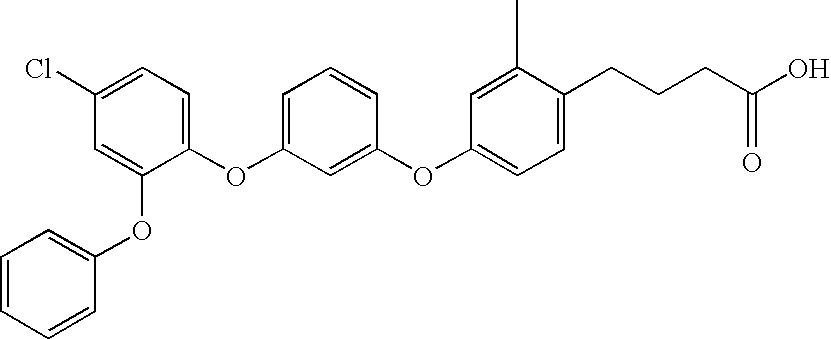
C1=CC=CC(OC2=CC(Cl)=CC=C2OC2=CC=CC(OC3=CC=C(CCCC(O)=O)C(C)=C3)=C2)=C1
